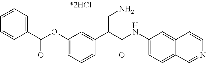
C1=C(OC(C2=CC=CC=C2)=O)C=C(C(C(NC2=CC=C3C(=C2)C=CN=C3)=O)CN)C=C1
